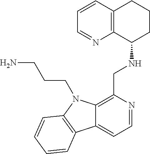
C1=CC2=C(N=C1)C(NCC1=C3C(=CC=N1)C1=C(N3CCCN)C=CC=C1)CCC2
